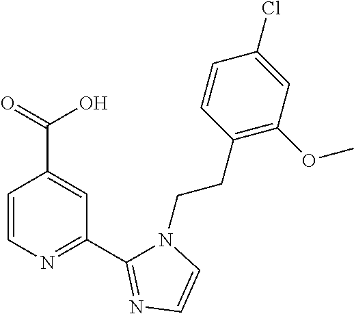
C1=CN=C(C2=NC=CN2CCC2=C(OC)C=C(Cl)C=C2)C=C1C(=O)O
